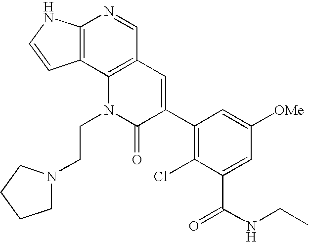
C12=C(C3=C(C=N1)C=C(C1=C(Cl)C(C(NCC)=O)=CC([OMe])=C1)C(=O)N3CCN1CCCC1)C=CN2
